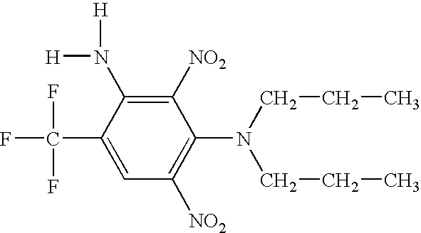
C1([NO2])=C(N([H])[H])C(C(F)(F)F)=CC([NO2])=C1N(CCC)CCC
